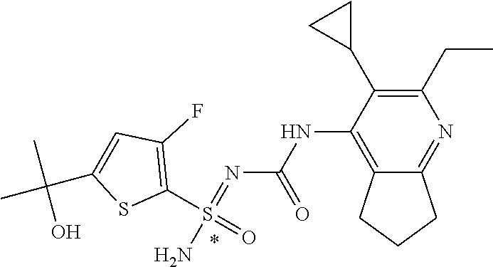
N(=S(=O)(N)C1=C(F)C=C(C(C)(C)O)S1)C(NC1=C2CCCC2=NC(CC)=C1C1CC1)=O
